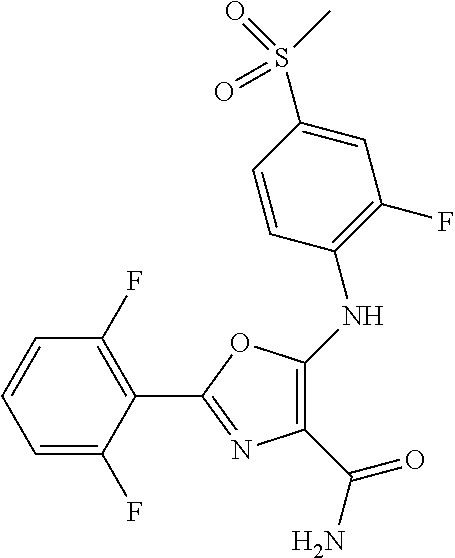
C1(C(N)=O)=C(NC2=C(F)C=C(S(C)(=O)=O)C=C2)OC(C2=C(F)C=CC=C2F)=N1
